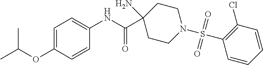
CC(C)OC1=CC=C(NC(=O)C2(N)CCN(S(C3=C(Cl)C=CC=C3)(=O)=O)CC2)C=C1
